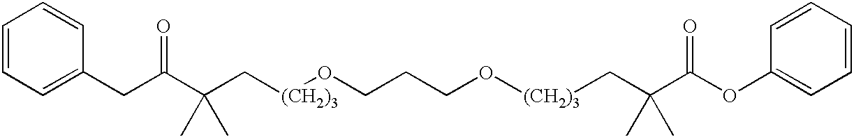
C1=CC=C(CC(C(C[(CH2)3]OCCCO[(CH2)3]CC(C(OC2=CC=CC=C2)=O)(C)C)(C)C)=O)C=C1
